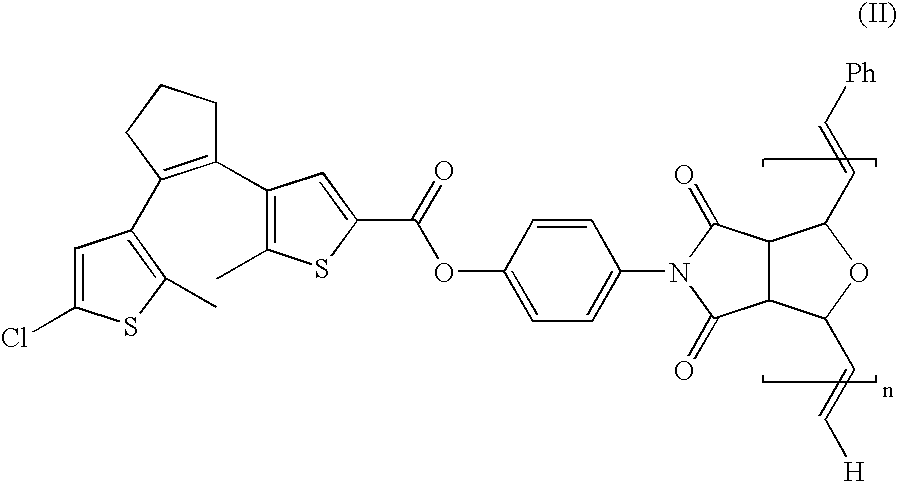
C1=C(Cl)SC(C)=C1C1=C(C2=C(C)SC(C(OC3=CC=C(N4C(=O)C5C(C4=O)C(C=C[Ph])OC5C=C[H])C=C3)=O)=C2)CCC1
